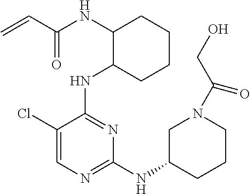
N(C1C(NC2=NC(NC3CCCN(C(CO)=O)C3)=NC=C2Cl)CCCC1)C(C=C)=O
